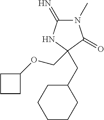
C1(=N)N(C)C(=O)C(CC2CCCCC2)(COC2CCC2)N1
